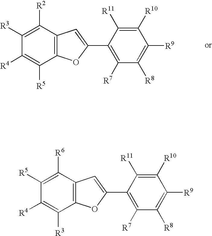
C1([R3])=C([R2])C2=C(C([R5])=C1[R4])OC(C1=C([R7])C([R8])=C([R9])C([R10])=C1[R11])=C2.C1([R5])=C([R6])C2=C(C([R3])=C1[R4])OC(C1=C([R7])C([R8])=C([R9])C([R10])=C1[R11])=C2
